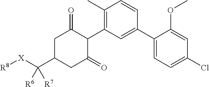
C1C(C([X][R8])([R6])[R7])CC(=O)C(C2=C(C)C=CC(C3=CC=C(Cl)C=C3OC)=C2)C1=O
